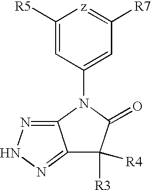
C1([R5])=CC(N2C(=O)C([R3])([R4])C3=NNN=C32)=CC([R7])=[z]1
